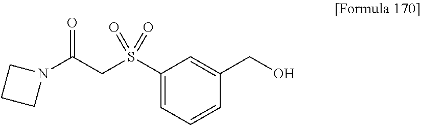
N1(C(CS(C2=CC=CC(CO)=C2)(=O)=O)=O)CCC1
